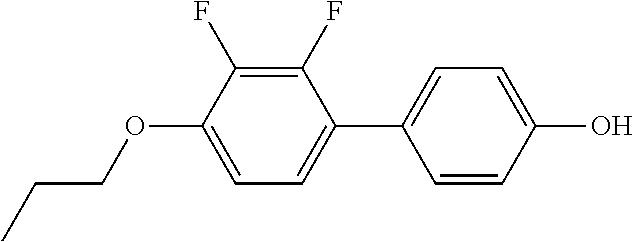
C1=CC(O)=CC=C1C1=CC=C(OCCC)C(F)=C1F
